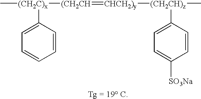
C[(CH2C)x]([(CH2CH]=[CHCH2)y][(CH2CH)z](C1=CC=C([SO3Na])C=C1)C)C1=CC=CC=C1
